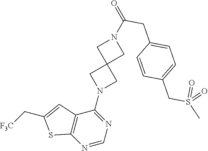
N1=CN=C(N2CC3(C2)CN(C(=O)CC2=CC=C(CS(=O)(=O)C)C=C2)C3)C2=C1SC(C[F3C])=C2
